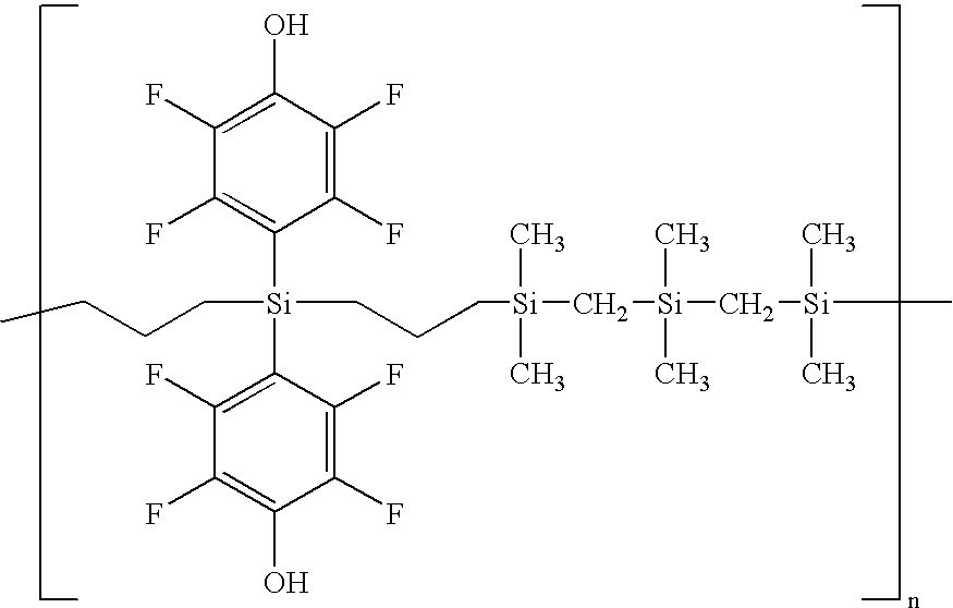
C1(O)=C(F)C(F)=C([Si](C2=C(F)C(F)=C(O)C(F)=C2F)(CCCC)CCC[Si](C[Si](C[Si](C)(C)C)(C)C)(C)C)C(F)=C1F
